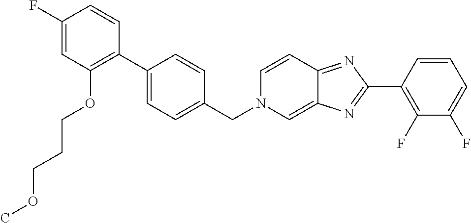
C1(F)=CC(OCCCOC)=C(C2=CC=C(CN3C=C4C(=NC(C5=C(F)C(F)=CC=C5)=N4)C=C3)C=C2)C=C1
